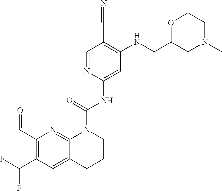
C1=NC(NC(=O)N2CCCC3=CC(C(F)F)=C(C=O)N=C23)=CC(NCC2CN(C)CCO2)=C1C#N
